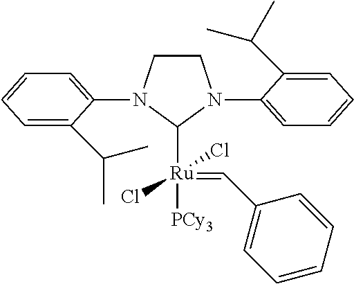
C1([Ru](=CC2=CC=CC=C2)([PCy3])(Cl)Cl)N(C2=CC=CC=C2C(C)C)CCN1C1=CC=CC=C1C(C)C
